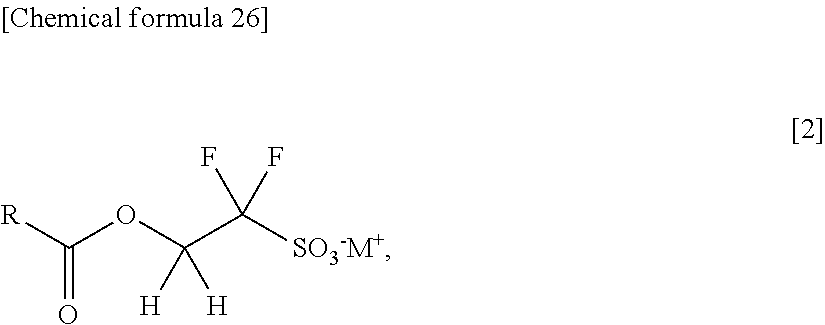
O(C(C([SO3-M+])(F)F)([H])[H])C([R])=O
